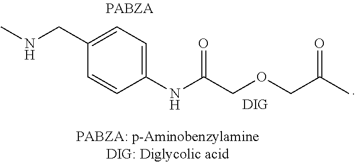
C1(NC(COCC(C)=O)=O)=CC=C(CNC)C=C1
